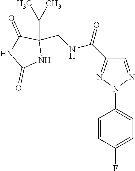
C1(=O)NC(=O)NC1(C(C)C)CNC(=O)C1=NN(C2=CC=C(F)C=C2)N=C1
